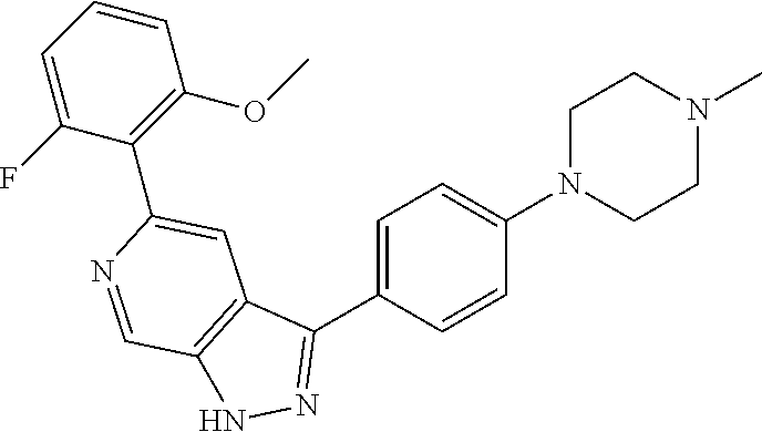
C1=C(C2=NNC3=C2C=C(C2=C(OC)C=CC=C2F)N=C3)C=CC(N2CCN(C)CC2)=C1
